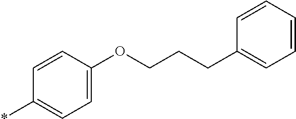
C1=CC=CC=C1CCCOC1=CC=C(*)C=C1
